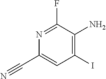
C1(N)=C(I)C=C(C#N)N=C1F
